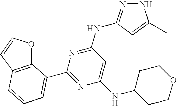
C1=CC2=C(C(C3=NC(NC4CCOCC4)=CC(NC4=NNC(C)=C4)=N3)=C1)OC=C2.[H]
